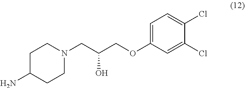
C1C(N)CCN(CC(COC2=CC=C(Cl)C(Cl)=C2)O)C1
